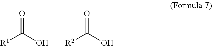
O=C(O)[R1].O=C(O)[R2]
